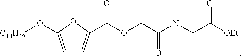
C1=C(O[C14H29])OC(C(OCC(N(CC([OEt])=O)C)=O)=O)=C1
